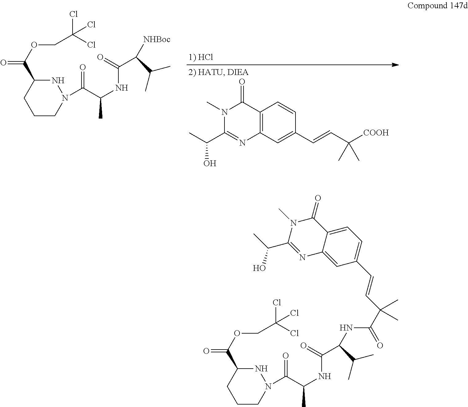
N1(C)C(C(C)O)=NC2=C(C1=O)C=CC(C=CC([COOH])(C)C)=C2.C1CN(C(=O)C(C)NC(=O)C(C(C)C)[NHBoc])NC(C(OCC(Cl)(Cl)Cl)=O)C1.C1CN(C(=O)C(C)NC(=O)C(C(C)C)NC(C(C=CC2=CC=C3C(=C2)N=C(C(O)C)N(C)C3=O)(C)C)=O)NC(C(OCC(Cl)(Cl)Cl)=O)C1
